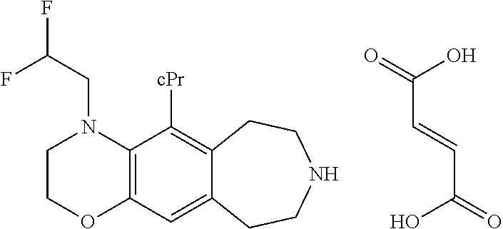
C1COC2=C(N1CC(F)F)C([cPr])=C1C(=C2)CCNCC1.OC(=O)C=CC(O)=O
